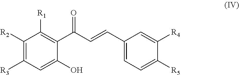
C1(C=CC(C2=C([R1])C([R2])=C([R3])C=C2O)=O)=CC=C([R5])C([R4])=C1
